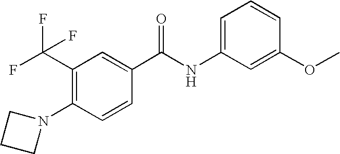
C1=C(NC(C2=CC(C(F)(F)F)=C(N3CCC3)C=C2)=O)C=C(OC)C=C1
